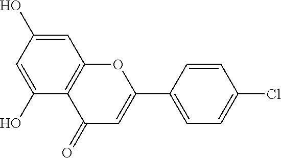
C12=C(C(O)=CC(O)=C1)C(=O)C=C(C1=CC=C(Cl)C=C1)O2
